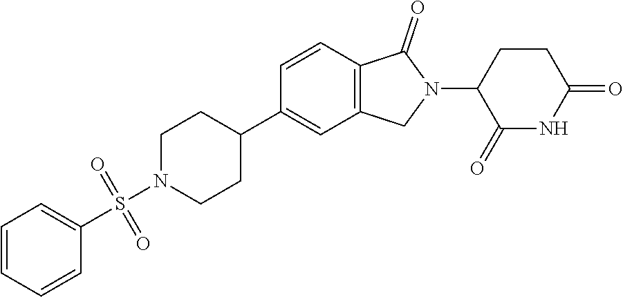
C1=CC2=C(C=C1C1CCN(S(=O)(C3=CC=CC=C3)=O)CC1)CN(C1C(=O)NC(=O)CC1)C2=O
